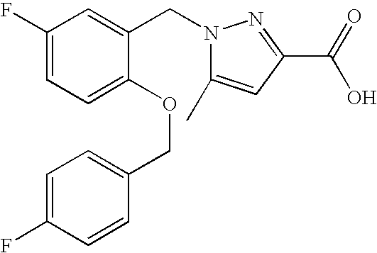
C1(F)=CC=C(OCC2=CC=C(F)C=C2)C(CN2C(C)=CC(C(=O)O)=N2)=C1
